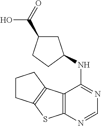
C12=C(N=CN=C1NC1CC(C(=O)O)CC1)SC1=C2CCC1
